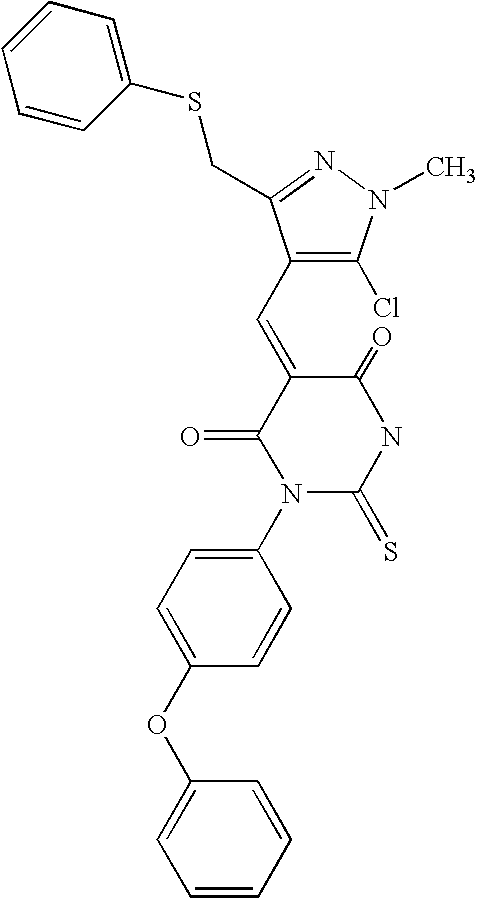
C1=CC(OC2=CC=C(N3C(=S)NC(=O)C(=CC4=C(Cl)N(C)N=C4CSC4=CC=CC=C4)C3=O)C=C2)=CC=C1
